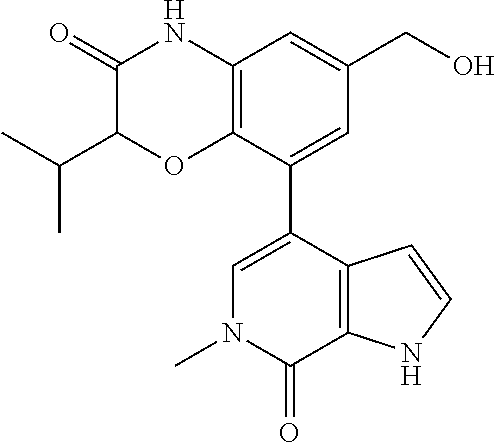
C1(=O)C(C(C)C)OC2=C(N1)C=C(CO)C=C2C1=CN(C)C(=O)C2=C1C=CN2
